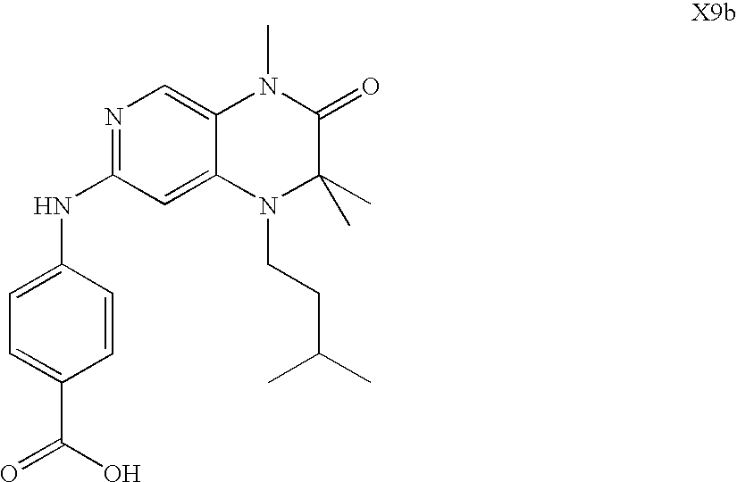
C1=CC(NC2=NC=C3C(=C2)N(CCC(C)C)C(C)(C)C(=O)N3C)=CC=C1C(O)=O
